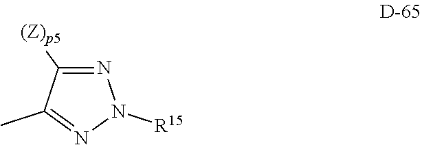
C1(C)=NN([R15])N=C1[(Z)p5]
